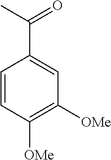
C1=CC([OMe])=C([OMe])C=C1C(C)=O
